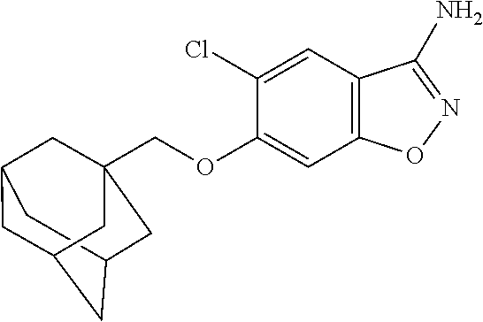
C12CC3CC(C1)CC(COC1=CC4=C(C=C1Cl)C(N)=NO4)(C3)C2
